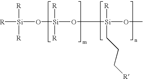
[R][Si](O[Si](O[Si](OC)([R])CCC[R])([R])[R])([R])[R]
